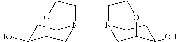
C1C(O)C2CN(C1)CCO2.C1C(O)C2CN(C1)CCO2
